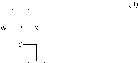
CP(=[W])([X])[Y]CC
